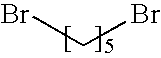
BrCBr
